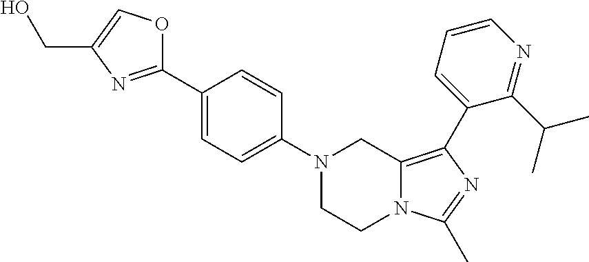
N1(C2=CC=C(C3=NC(CO)=CO3)C=C2)CCN2C(=C(C3=CC=CN=C3C(C)C)N=C2C)C1
